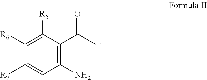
C1(N)=C(C(C)=O)C([R5])=C([R6])C([R7])=C1
